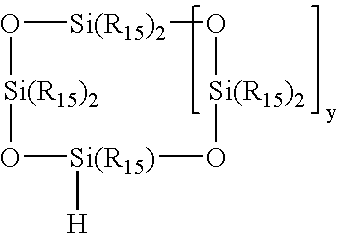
O1[Si(R15)2]O[Si(R15)2]O[Si(R15)]([H])O[Si(R15)2]1
